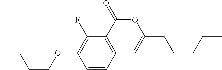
C1=CC2=C(C(F)=C1OCCCC)C(=O)OC(CCCCC)=C2
